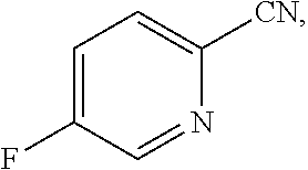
C1=NC([CN])=CC=C1F
